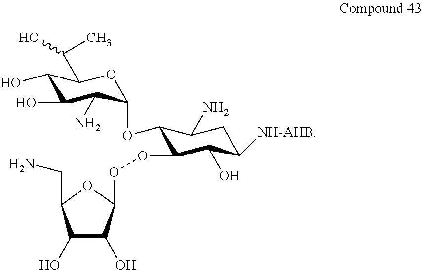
C1(O)C(O)C(N)C(OC2C(OOC3C(O)C(O)C(CN)O3)C(O)C([NH-AHB])CC2N)OC1C(C)O
